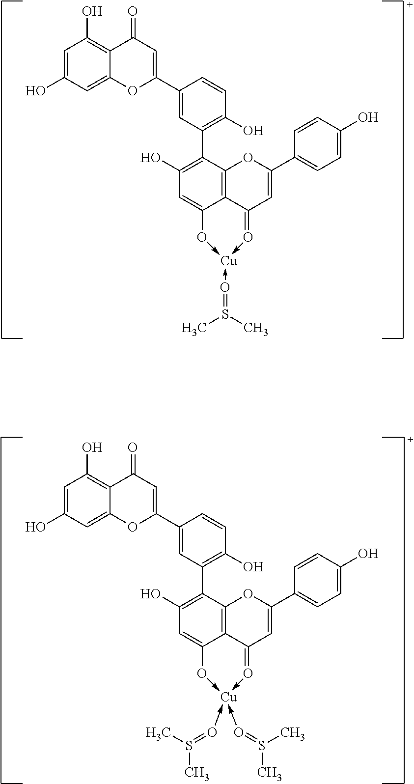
C1=C(O)C=C2C(=C1O)C(=O)C=C(C1=CC(C3=C(O)C=C4C5=C3OC(C3=CC=C(O)C=C3)=CC5=O->[Cu](-O=S(C)C)-O4)=C(O)C=C1)O2.C1=C(O)C=C2C(=C1O)C(=O)C=C(C1=CC(C3=C(O)C=C4C5=C3OC(C3=CC=C(O)C=C3)=CC5=O->[Cu](-O=S(C)C)(-O=S(C)C)-O4)=C(O)C=C1)O2
